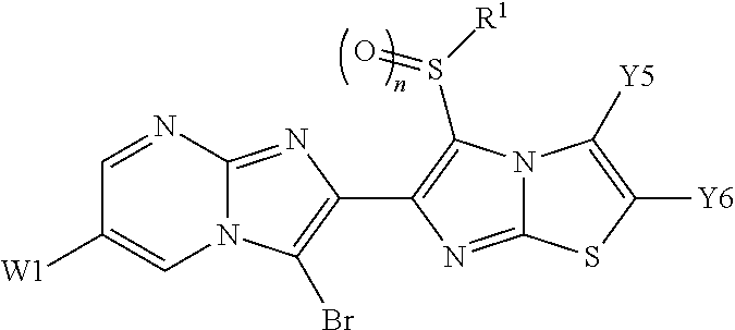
C1=NC2=NC(C3=C(S([R1])=O)N4C(=N3)SC([Y6])=C4[Y5])=C(Br)N2C=C1[W1]
